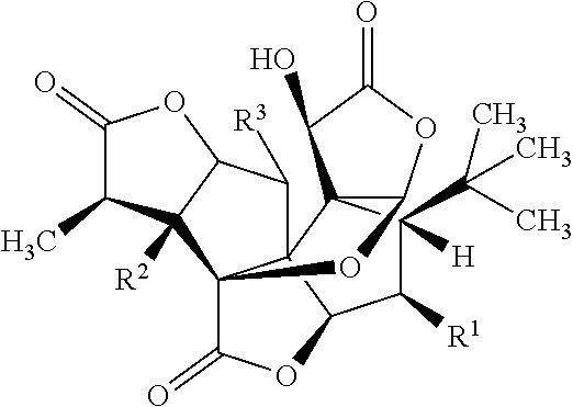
C123C(OC(=O)C1O)OC14C2(C(C([R1])C3([H])C(C)(C)C)OC1=O)C([R3])C1C4([R2])C(C)C(=O)O1
